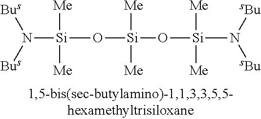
[Si](O[Si](O[Si](N([sBu])[sBu])([Me])[Me])([Me])[Me])([Me])([Me])N([Bus])[Bus]
